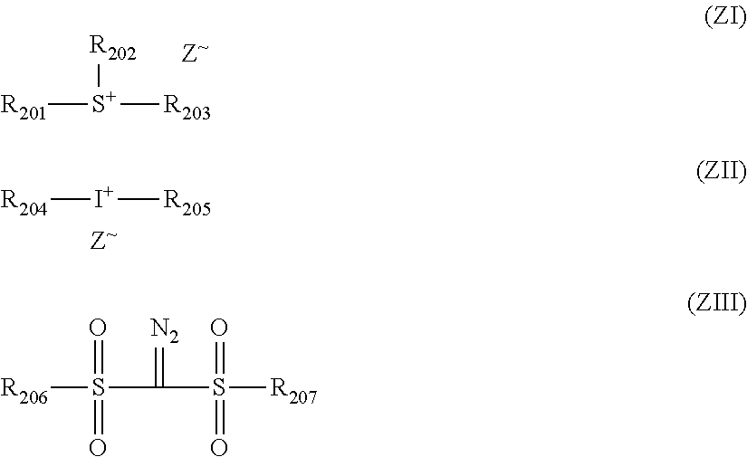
[R202][S+]([R203])[R201].[I+]([R205])[R204].S([R206])(C(=[N2])S(=O)(=O)[R207])(=O)=O
